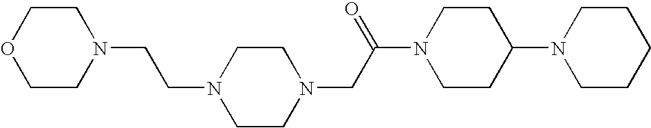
C(CN1CCOCC1)N1CCN(CC(N2CCC(N3CCCCC3)CC2)=O)CC1
